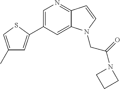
C1(C2=CC(C)=CS2)=CN=C2C(=C1)N(CC(=O)N1CCC1)C=C2
